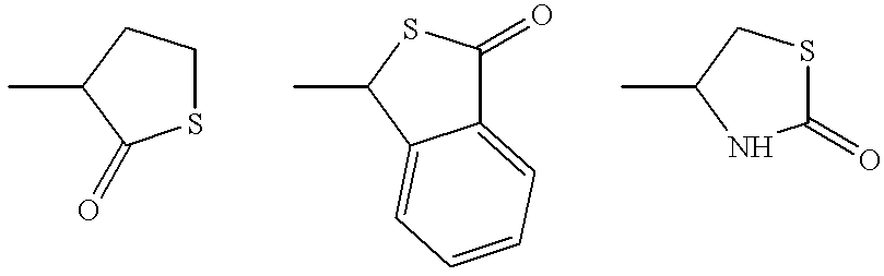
S1CCC(C)C1=O.C12=CC=CC=C1C(C)SC2=O.C1(=O)SCC(C)N1
